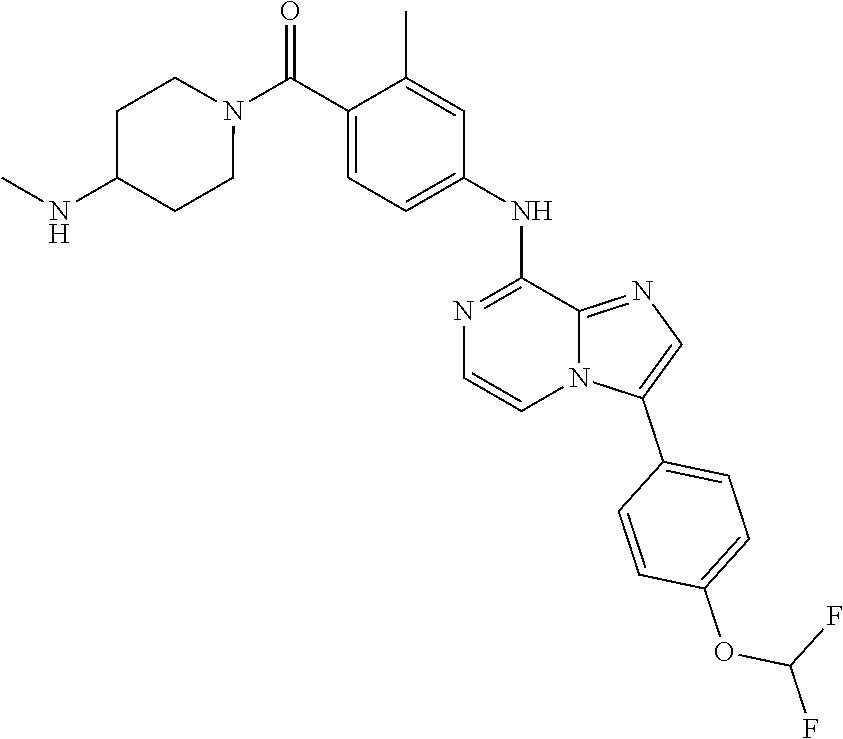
C1(C)=CC(NC2=NC=CN3C2=NC=C3C2=CC=C(OC(F)F)C=C2)=CC=C1C(N1CCC(NC)CC1)=O
